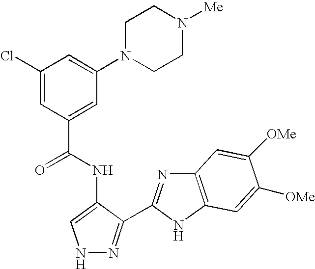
N1N=C(C2=NC3=C(N2)C=C([OMe])C([OMe])=C3)C(NC(C2=CC(N3CCN([Me])CC3)=CC(Cl)=C2)=O)=C1
